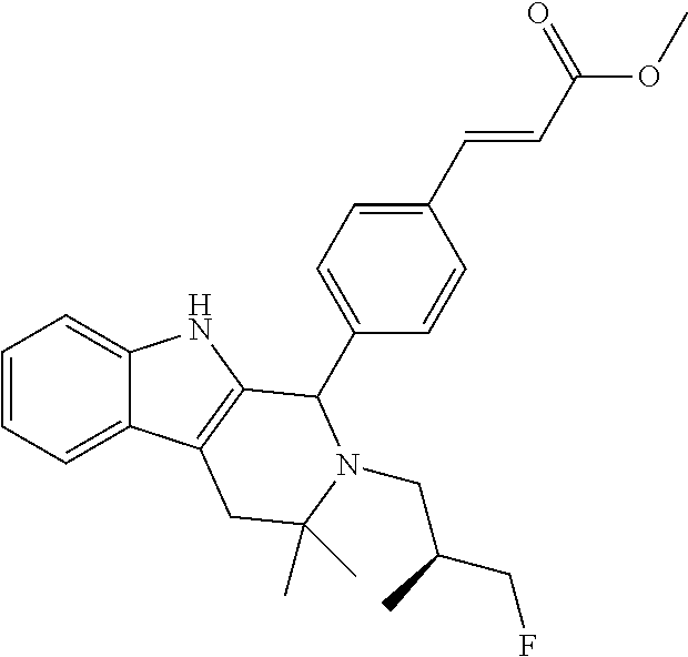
C1=CC=C2C(=C1)NC1=C2CC(C)(C)N(CC(CF)C)C1C1=CC=C(C=CC(OC)=O)C=C1
